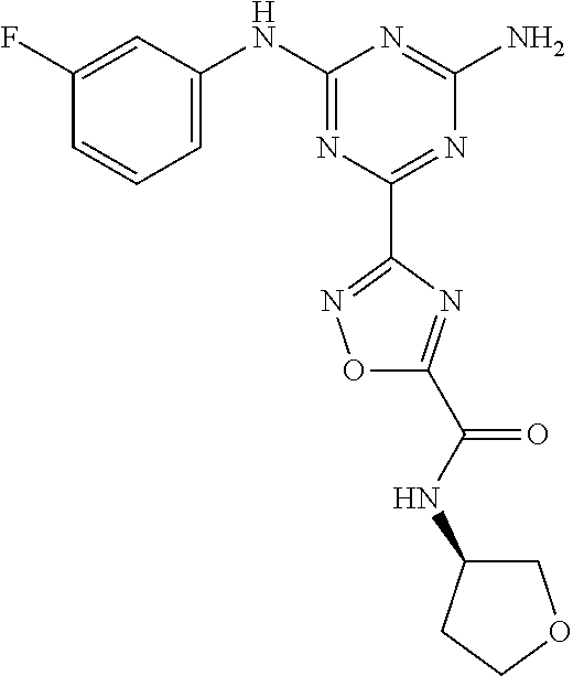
C1(F)=CC(NC2=NC(C3=NOC(C(NC4COCC4)=O)=N3)=NC(N)=N2)=CC=C1
